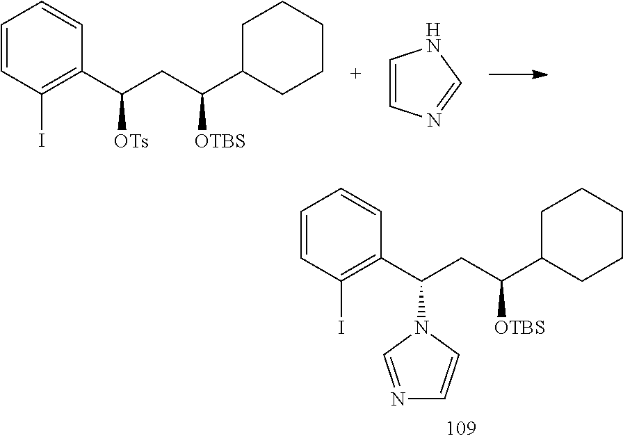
C1=CC=CC(I)=C1C(CC(C1CCCCC1)[OTBS])[OTs].C1=CN=CN1.C1=CC=CC(I)=C1C(CC(C1CCCCC1)[OTBS])N1C=NC=C1
